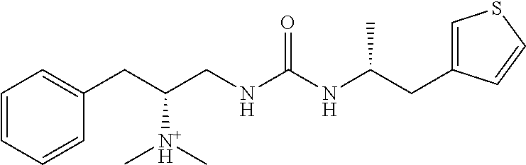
C1=CC=CC(CC(CNC(NC(CC2=CSC=C2)C)=O)[N+H](C)C)=C1
